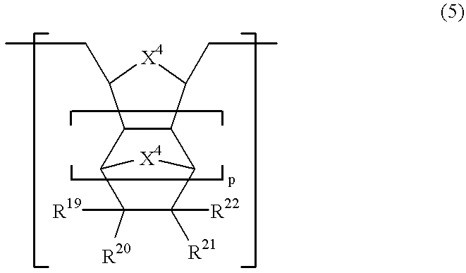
C12C(C(CC)[X4]C1CC)C1[X4]C2C([R19])([R20])C1([R22])[R21]
